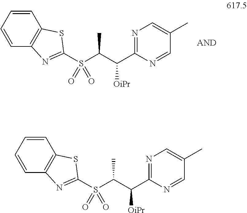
C1=CC=CC2=C1SC(S(C(C(C1=NC=C(C)C=N1)[OiPr])C)(=O)=O)=N2.C1=CC=CC2=C1SC(S(C(C(C1=NC=C(C)C=N1)[OiPr])C)(=O)=O)=N2
